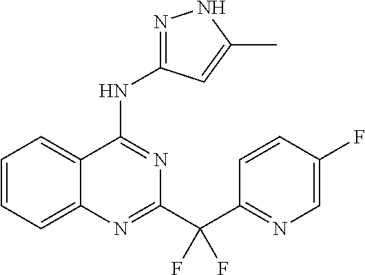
C1=CC=C2C(=C1)C(NC1=NNC(C)=C1)=NC(C(C1=NC=C(F)C=C1)(F)F)=N2
